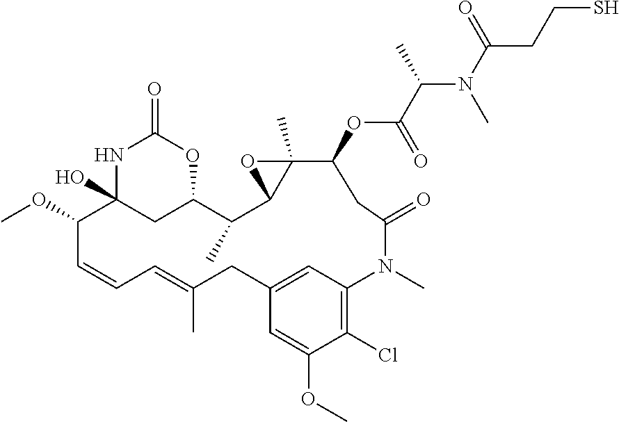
N1C2(O)CC(OC1=O)C(C)C1C(C)(C(OC(C(N(C(=O)CCS)C)C)=O)CC(=O)N(C)C3=C(Cl)C(OC)=CC(=C3)CC(C)=CC=CC2OC)O1
